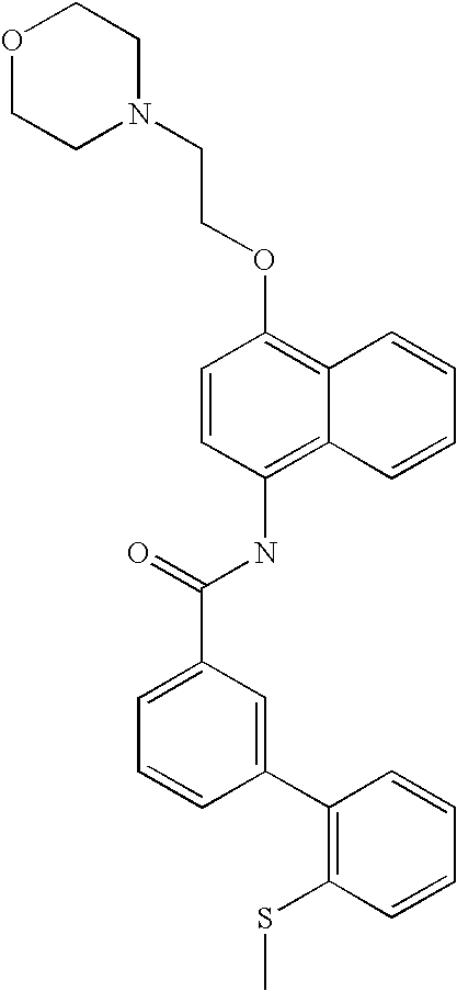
O1CCN(CCOC2=C3C(=C(NC(C4=CC=CC(C5=C(SC)C=CC=C5)=C4)=O)C=C2)C=CC=C3)CC1
